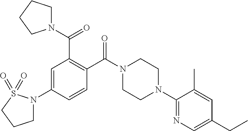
C1=C(N2CCCS2(=O)=O)C=CC(C(N2CCN(C3=NC=C(CC)C=C3C)CC2)=O)=C1C(=O)N1CCCC1
